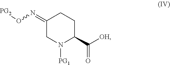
[PG2]ON=C1CN([PG1])C(C([OH])=O)CC1
